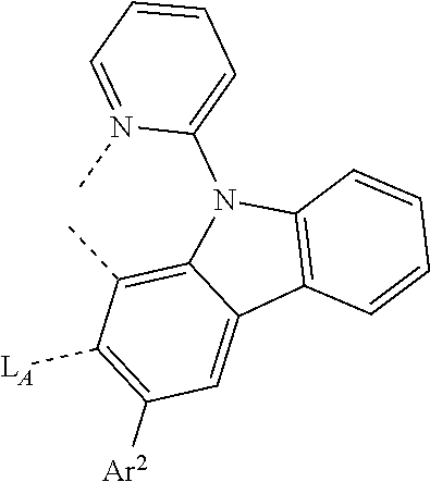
C1([Ar2])=C([LA])C(C)=C2C(=C1)C1=C(N2C2=CC=CC=N2C)C=CC=C1
